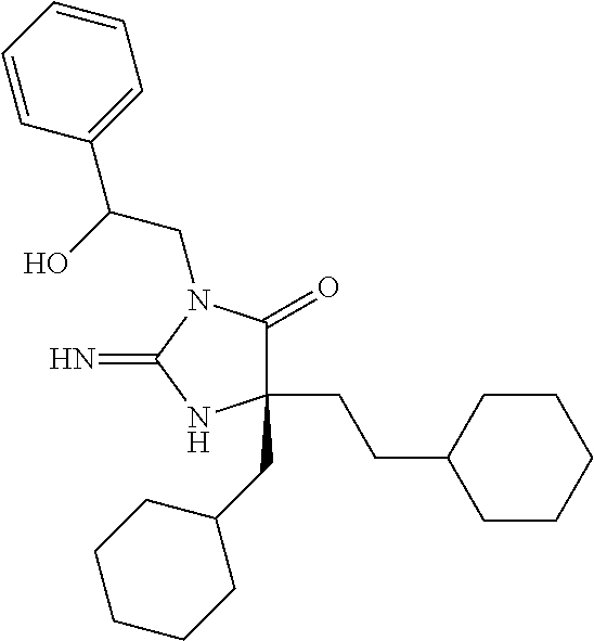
C1(CCC2CCCCC2)(CC2CCCCC2)C(=O)N(CC(C2=CC=CC=C2)O)C(=N)N1
